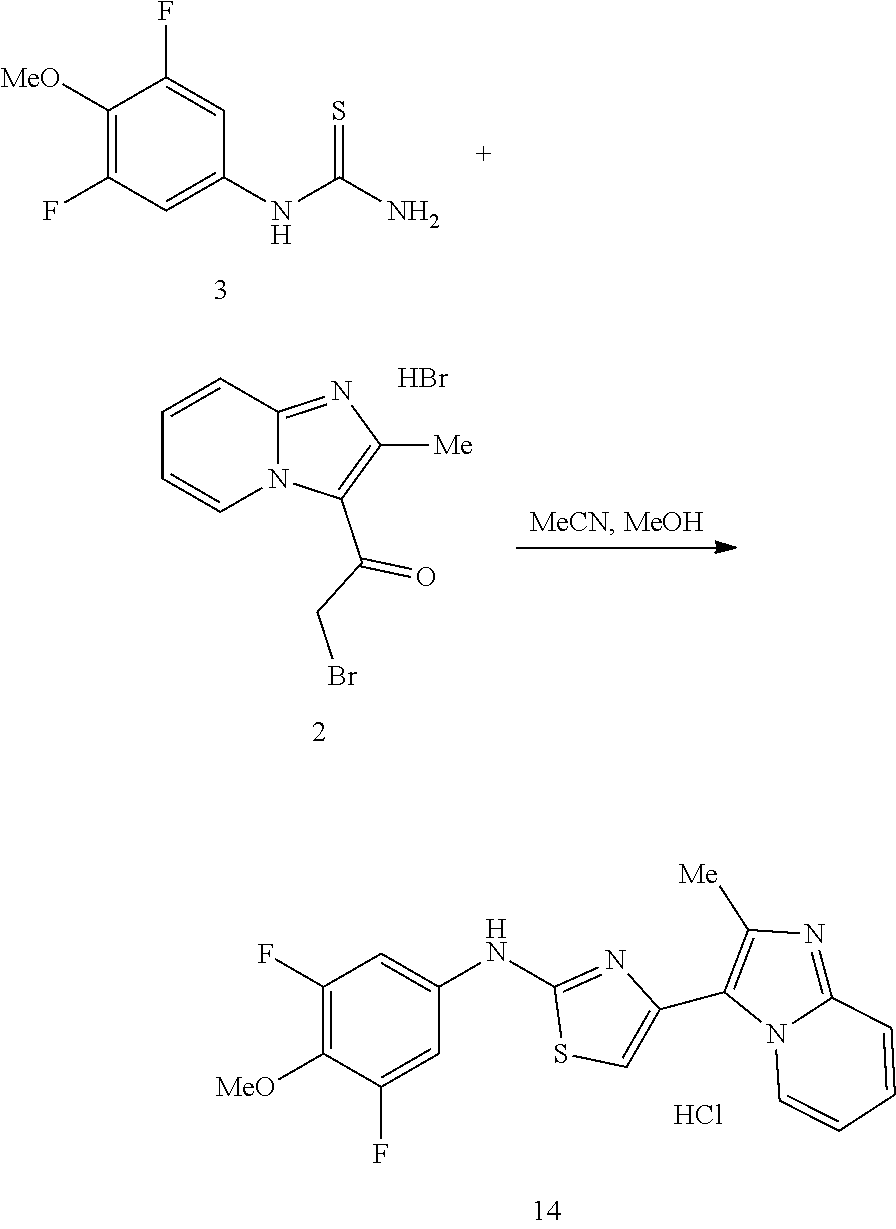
C1([MeO])=C(F)C=C(NC(N)=S)C=C1F.C1(F)=C([MeO])C(F)=CC(NC2=NC(C3=C([Me])N=C4N3C=CC=C4)=CS2)=C1.Cl.C1=CC2=NC([Me])=C(C(CBr)=O)N2C=C1.Br
